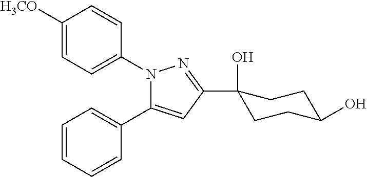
C1=CC=CC(C2=CC(C3(O)CCC(O)CC3)=NN2C2=CC=C([H3CO])C=C2)=C1
